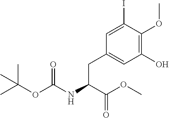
O(C(NC(C(=O)OC)CC1=CC(O)=C(OC)C(I)=C1)=O)C(C)(C)C
